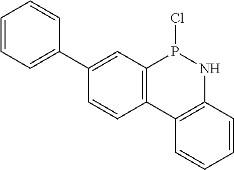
C12=C(C=C(C3=CC=CC=C3)C=C1)P(Cl)NC1=C2C=CC=C1
